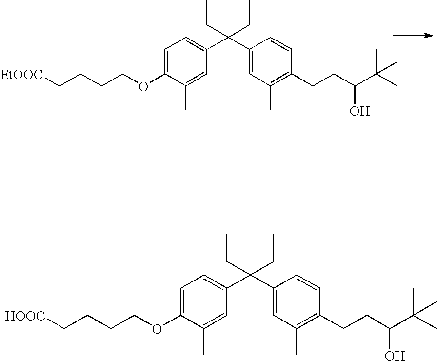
C1=C(OCCCC[EtOOC])C(C)=CC(C(C2=CC(C)=C(CCC(O)C(C)(C)C)C=C2)(CC)CC)=C1.C1=C(OCCCC[HOOC])C(C)=CC(C(C2=CC(C)=C(CCC(O)C(C)(C)C)C=C2)(CC)CC)=C1
